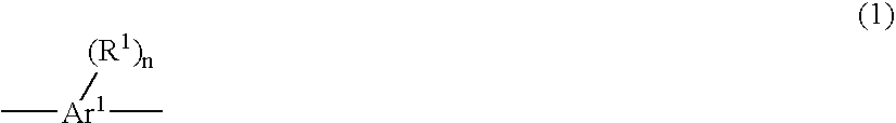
C[Ar1](C)[(R1)n]
